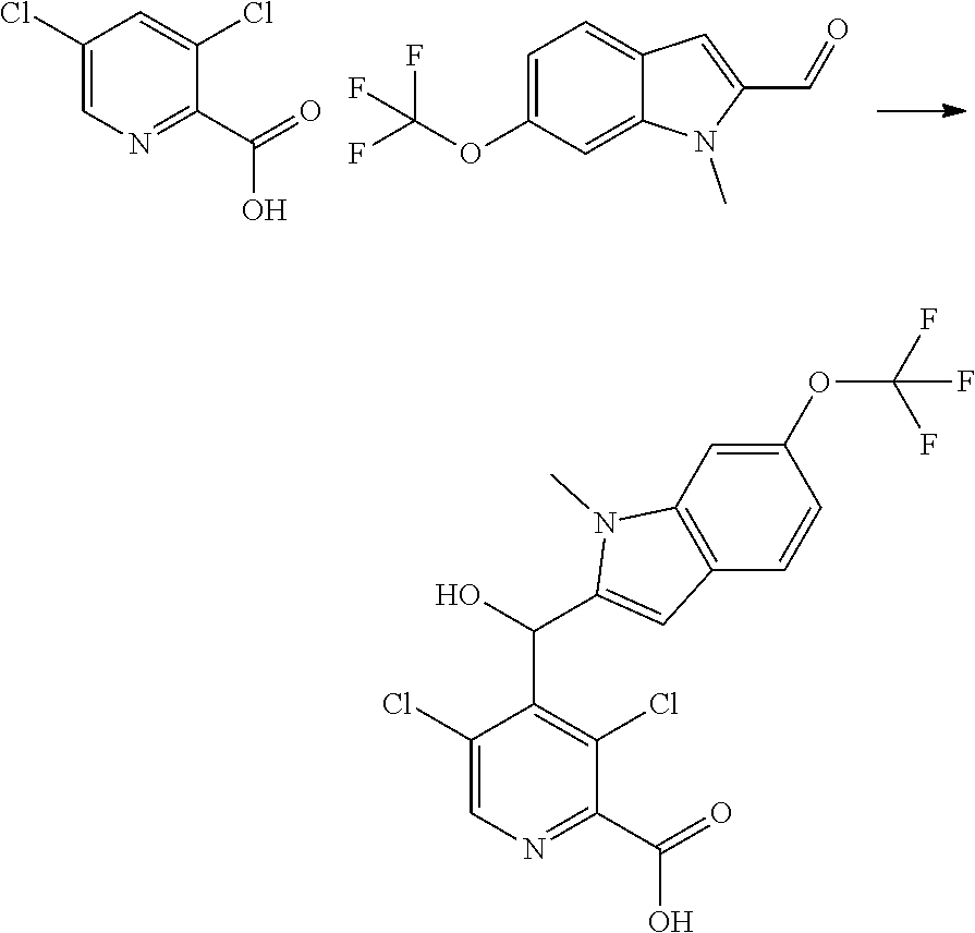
C1(Cl)=CN=C(C(=O)O)C(Cl)=C1.C1=C(OC(F)(F)F)C=C2C(=C1)C=C(C=O)N2C.C1(Cl)=CN=C(C(=O)O)C(Cl)=C1C(C1=CC2=C(N1C)C=C(OC(F)(F)F)C=C2)O
